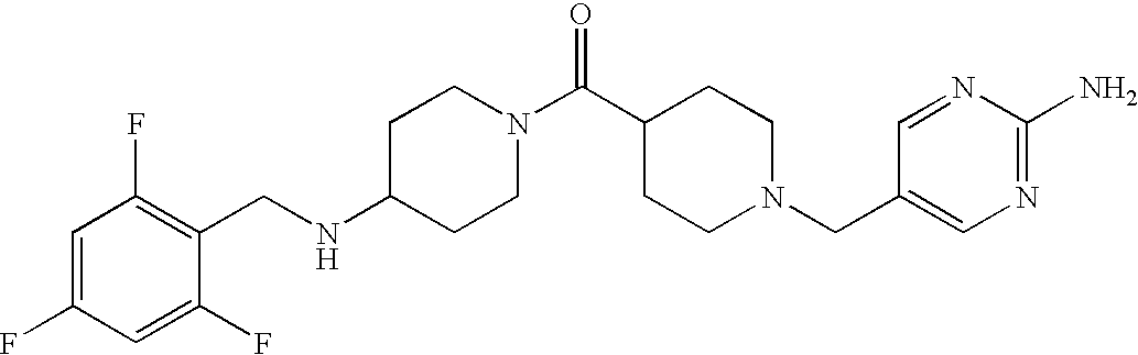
C1(NCC2=C(F)C=C(F)C=C2F)CCN(C(C2CCN(CC3=CN=C(N)N=C3)CC2)=O)CC1
